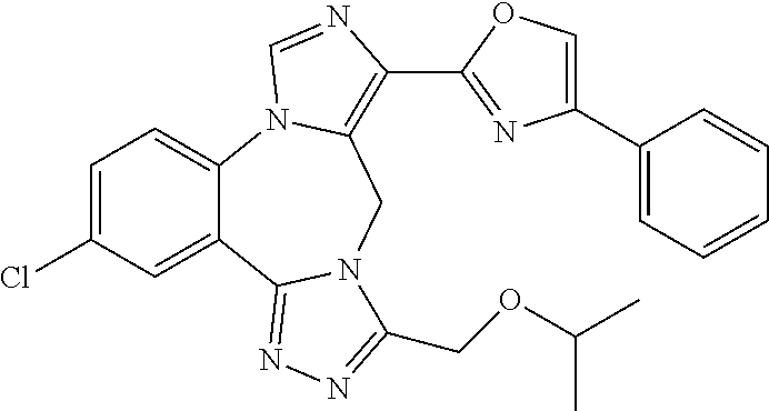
C12=CC=C(Cl)C=C1C1=NN=C(COC(C)C)N1CC1=C(C3=NC(C4=CC=CC=C4)=CO3)N=CN21
